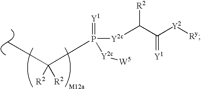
C([R2])([R2])(C)P(=[Y1])([Y2c]C(C([Y2][Ry])=[Y1])[R2])[Y2c][W5]
